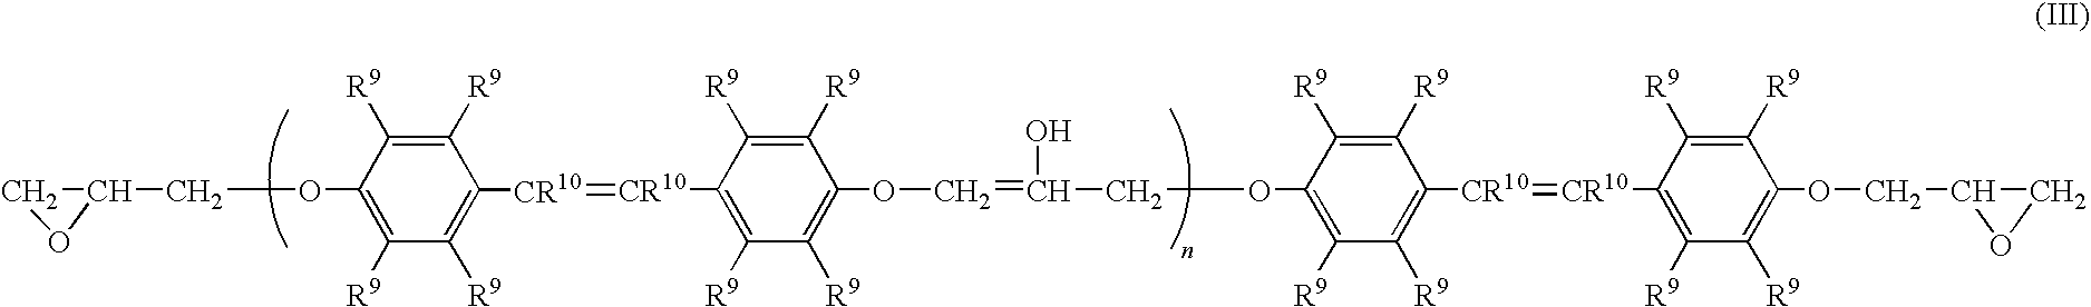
C1(COC2=C([R9])C([R9])=C([CR10]=[CR10]C3=C([R9])C([R9])=C(OC=C(COC4=C([R9])C([R9])=C([CR10]=[CR10]C5=C([R9])C([R9])=C(OCC6CO6)C([R9])=C5[R9])C([R9])=C4[R9])O)C([R9])=C3[R9])C([R9])=C2[R9])CO1
